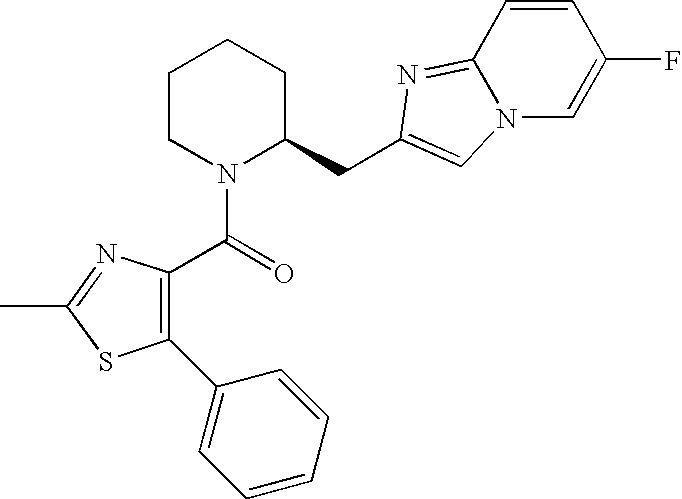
C1CN(C(=O)C2=C(C3=CC=CC=C3)SC(C)=N2)C(CC2=CN3C(=N2)C=CC(F)=C3)CC1
